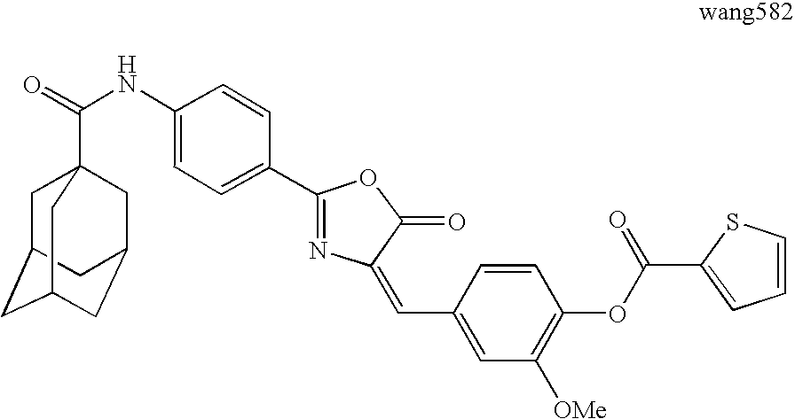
C1=CSC(C(=O)OC2=C([OMe])C=C(C=C3C(=O)OC(C4=CC=C(NC(=O)C56CC7CC(CC(C5)C7)C6)C=C4)=N3)C=C2)=C1
